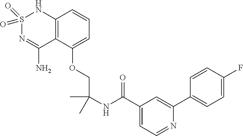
C(COC1=CC=CC2=C1C(N)=NS(=O)(=O)N2)(C)(C)NC(C1=CC=NC(C2=CC=C(F)C=C2)=C1)=O
